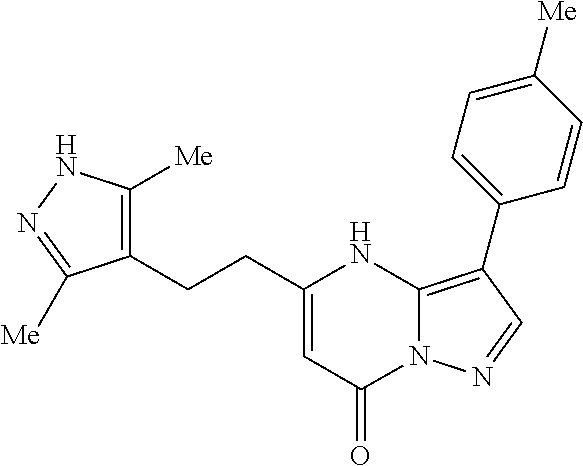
C1=CC(C2=C3N(N=C2)C(=O)C=C(CCC2=C([Me])NN=C2[Me])N3)=CC=C1[Me]
